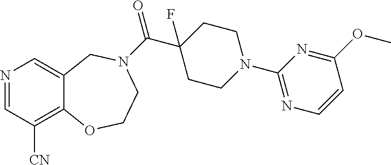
N1=CC([CN])=C2C(=C1)CN(C(C1(F)CCN(C3=NC=CC(OC)=N3)CC1)=O)CCO2
